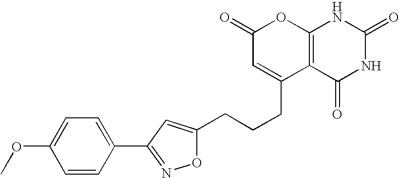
C1(=O)C=C(CCCC2=CC(C3=CC=C(OC)C=C3)=NO2)C2=C(O1)NC(=O)NC2=O
